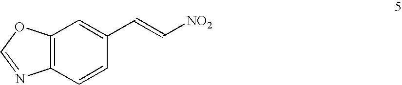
C12=C(OC=N1)C=C(C=C[NO2])C=C2
